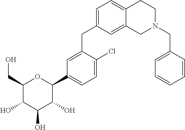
C1=C(CC2=CC=C3C(=C2)CN(CC2=CC=CC=C2)CC3)C(Cl)=CC=C1C1C(O)C(O)C(O)C(CO)O1
